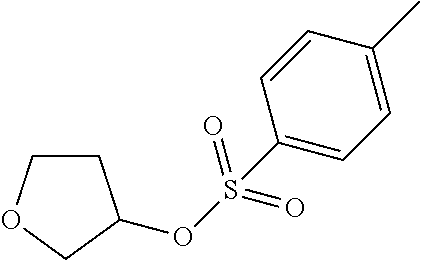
C1COCC1OS(C1=CC=C(C)C=C1)(=O)=O
